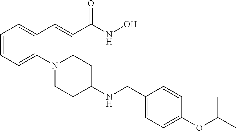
C1=CC=C(N2CCC(NCC3=CC=C(OC(C)C)C=C3)CC2)C(C=CC(NO)=O)=C1
